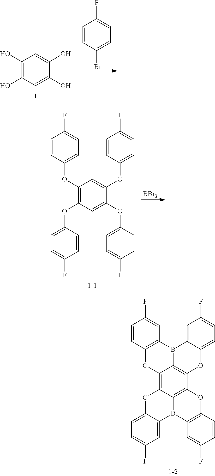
C1(O)=C(O)C=C(O)C(O)=C1.C1=CC(Br)=CC=C1F.C1(OC2=CC=C(F)C=C2)=C(OC2=CC=C(F)C=C2)C=C(OC2=CC=C(F)C=C2)C(OC2=CC=C(F)C=C2)=C1.[BBr3].C12=C3C4=C(C5=C1B(C1=C(O2)C=CC(F)=C1)C1=CC(F)=CC=C1O5)OC1=C(C=C(F)C=C1)B4C1=CC(F)=CC=C1O3
